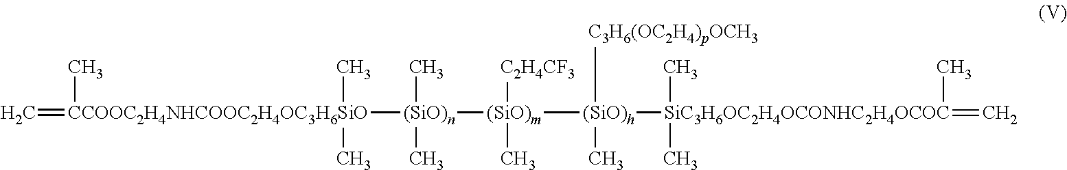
C=[CCOOC2H4NHCOOC2H4OC3H6SiO](C)(C)(C)[(SiO)n](C)(C)[(SiO)m]([C2H4CF3])(C)[(SiO)h](C)([C3H6(OC2H4)pOCH3])[SiC3H6OC2H4OCONHC2H4OCOC](=C)(C)(C)C
